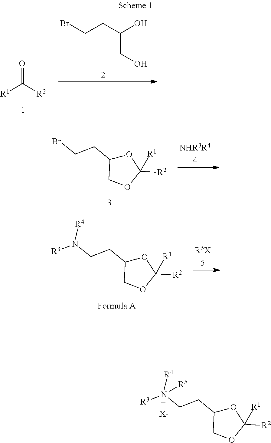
[R1]C([R2])=O.C(CC(CO)O)Br.O1C(CCBr)COC1([R2])[R1].O1C(CCN([R4])[R3])COC1([R2])[R1].O1C(CCN([R4])([R3])[R5])COC1([R2])[R1].[X-]
